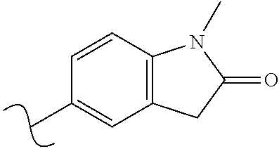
CC1=CC2=C(C=C1)N(C)C(=O)C2
